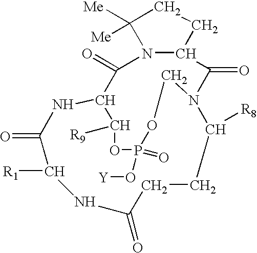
N12C(CCC1([Me])[Me])C(=O)N1C([R8])CCC(=O)NC([R1])C(=O)NC(C2=O)C([R9])OP(=O)(O[Y])OC1
